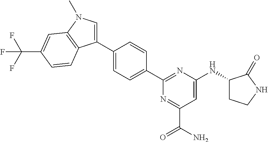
C1(C2=CC=C(C3=CN(C)C4=C3C=CC(C(F)(F)F)=C4)C=C2)=NC(NC2CCNC2=O)=CC(C(N)=O)=N1
